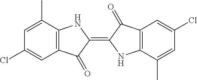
C1(Cl)=CC2=C(C(C)=C1)NC(=C1NC3=C(C=C(Cl)C=C3C)C1=O)C2=O
